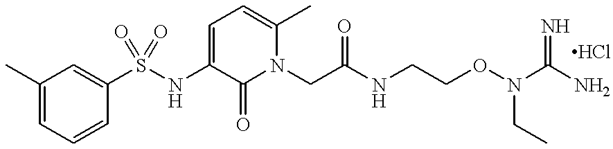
C1(C)=CC=CC(S(NC2=CC=C(C)N(CC(NCCON(C(N)=N)CC)=O)C2=O)(=O)=O)=C1
